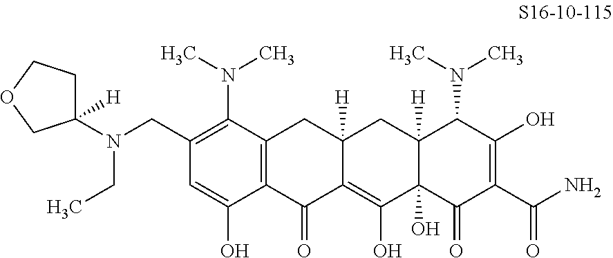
C1(CN(CC)C2([H])CCOC2)=C(N(C)C)C2=C(C(O)=C1)C(=O)C1=C(O)C3(O)C([H])(CC1([H])C2)C(N(C)C)C(O)=C(C(N)=O)C3=O
